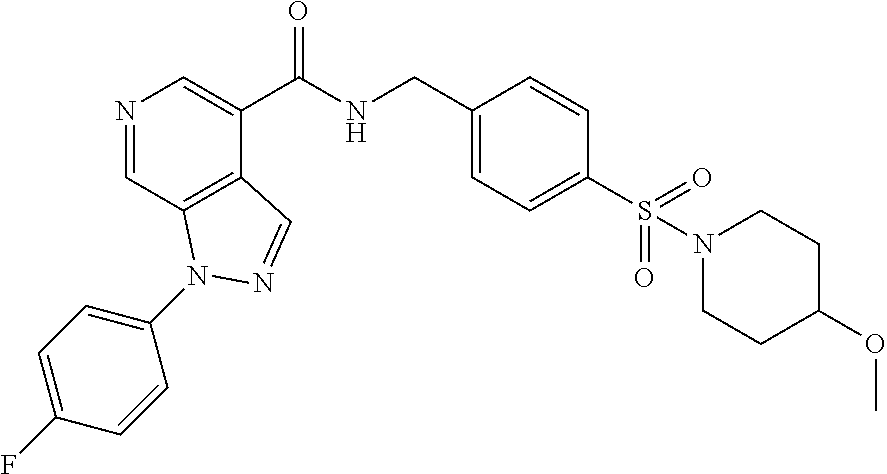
N1=CC2=C(C(C(NCC3=CC=C(S(N4CCC(OC)CC4)(=O)=O)C=C3)=O)=C1)C=NN2C1=CC=C(F)C=C1
